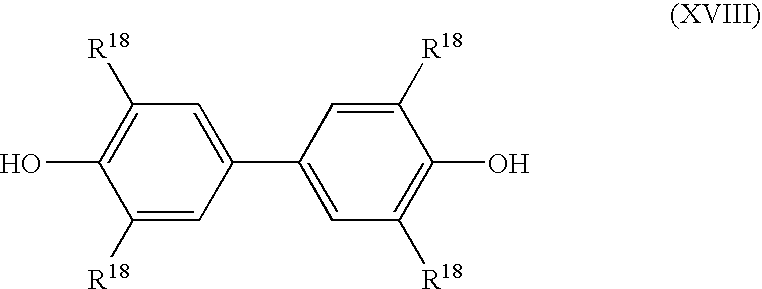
C1([R18])=CC(C2=CC([R18])=C(O)C([R18])=C2)=CC([R18])=C1O
